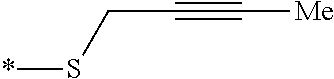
*SCC#C[Me]
